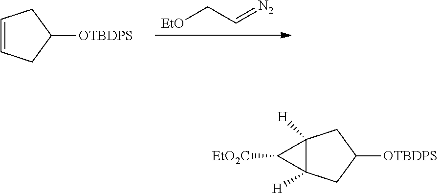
[EtO]CC=[N2].C1=CCC([OTBDPS])C1.C12([H])C([H])(CC([OTBDPS])C1)C2[EtO2C]
